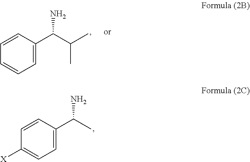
C1=C(C(C(C)C)N)C=CC=C1.C1=C(C(C)N)C=CC([X])=C1
